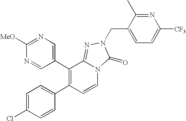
[MeO]C1=NC=C(C2=C(C3=CC=C(Cl)C=C3)C=CN3C2=NN(CC2=CC=C([CF3])N=C2C)C3=O)C=N1
